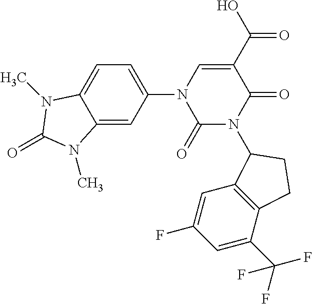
C1=C(N2C(=O)N(C3C4=C(C(C(F)(F)F)=CC(F)=C4)CC3)C(=O)C(C(=O)O)=C2)C=C2C(=C1)N(C)C(=O)N2C
